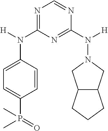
N1=C(N(C2=CC=C(P(=O)(C)C)C=C2)[H])N=C(N([H])N2CC3C(C2)CCC3)N=C1
